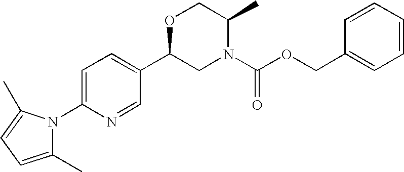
C1=C(N2C(C)=CC=C2C)N=CC(C2CN(C(OCC3=CC=CC=C3)=O)C(C)CO2)=C1
